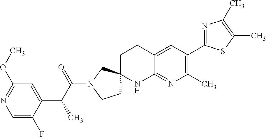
C1=C(F)C(C(C(N2CCC3(C2)CCC2=CC(C4=NC(C)=C(C)S4)=C(C)N=C2N3)=O)C)=CC(OC)=N1
